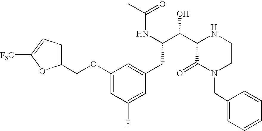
C(C(NC(=O)C)C(C1C(=O)N(CC2=CC=CC=C2)CCN1)O)C1=CC(OCC2=CC=C([F3C])O2)=CC(F)=C1
